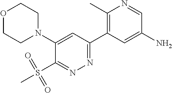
O1CCN(C2=CC(C3=C(C)N=CC(N)=C3)=NN=C2S(C)(=O)=O)CC1
